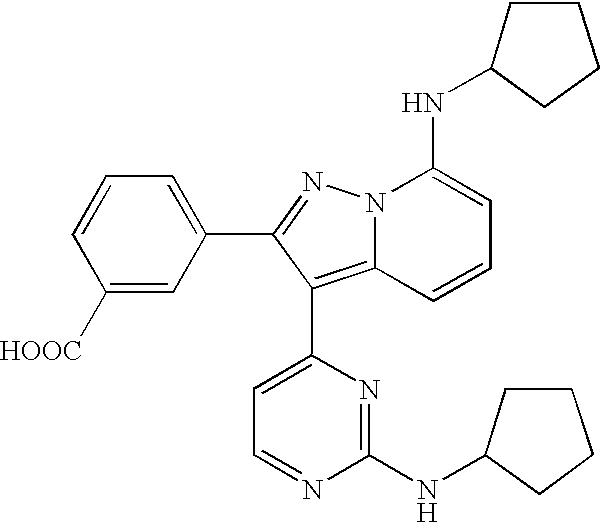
C1([HOOC])=CC(C2=NN3C(=C2C2=CC=NC(NC4CCCC4)=N2)C=CC=C3NC2CCCC2)=CC=C1
